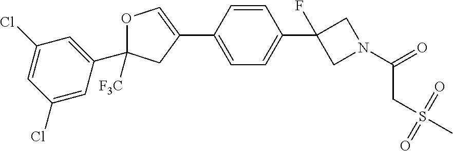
C1(Cl)=CC(C2([F3C])OC=C(C3=CC=C(C4(F)CN(C(=O)CS(C)(=O)=O)C4)C=C3)C2)=CC(Cl)=C1
